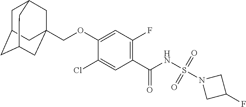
C1(Cl)=CC(C(NS(N2CC(F)C2)(=O)=O)=O)=C(F)C=C1OCC12CC3CC(CC(C1)C3)C2
